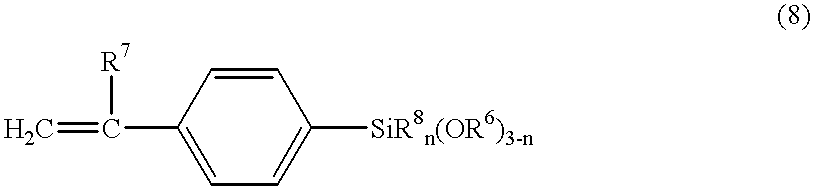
C1=C([SiR8n(OR6)3-n])C=CC(C(=C)[R7])=C1
